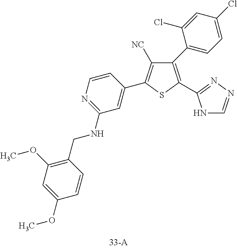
C1(NCC2=C(OC)C=C(OC)C=C2)=NC=CC(C2=C([NC])C(C3=CC=C(Cl)C=C3Cl)=C(C3=NN=CN3)S2)=C1
